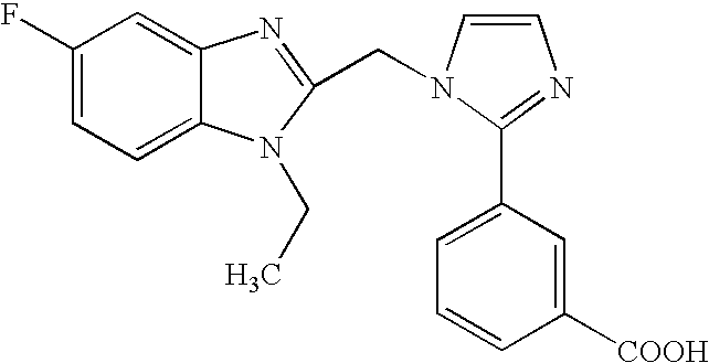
C1(F)=CC=C2C(=C1)N=C(CN1C=CN=C1C1=CC=CC([COOH])=C1)N2CC
